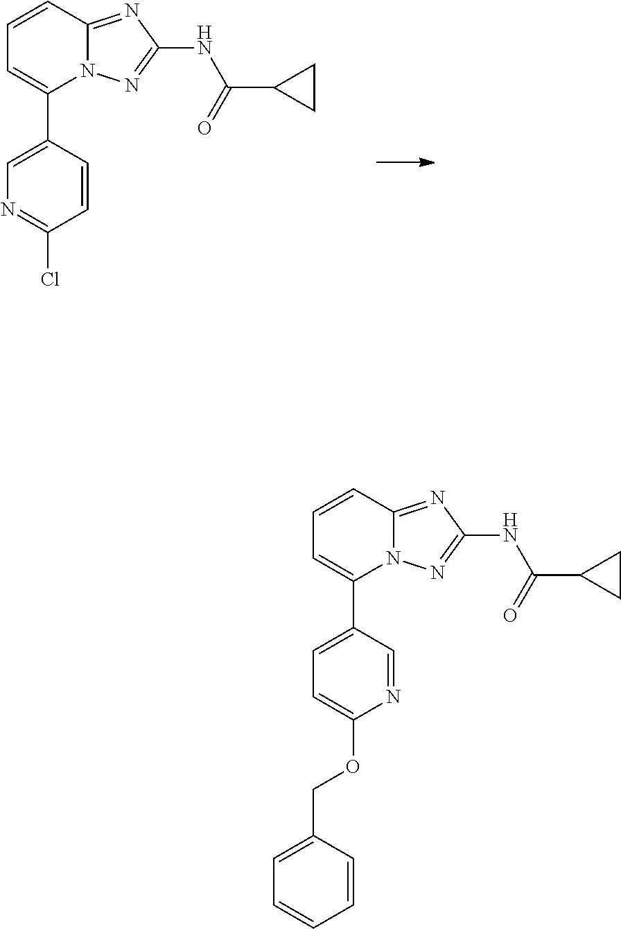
C1=C(C2=CC=CC3=NC(NC(=O)C4CC4)=NN23)C=CC(Cl)=N1.C1=C(C2=CC=CC3=NC(NC(=O)C4CC4)=NN23)C=NC(OCC2=CC=CC=C2)=C1
